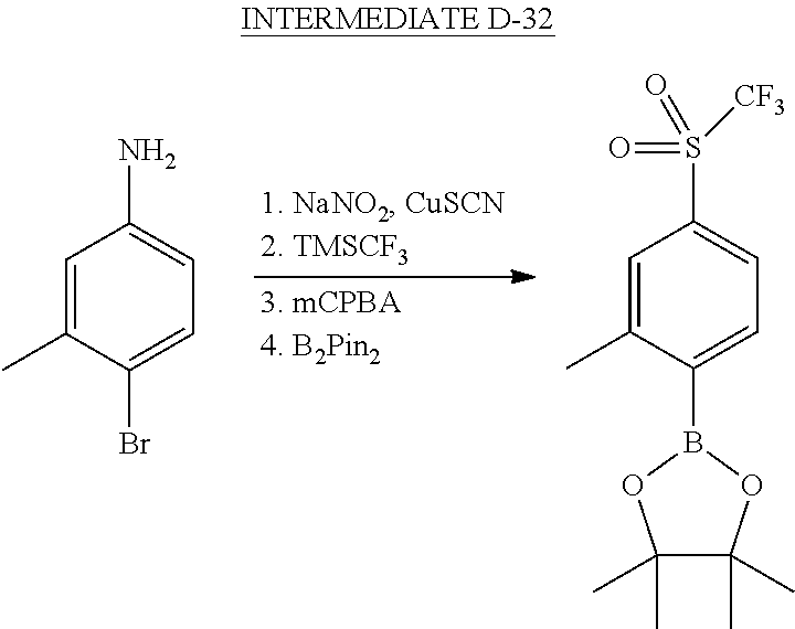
C1=C(C)C(Br)=CC=C1N.C1=C(C)C(B2OC(C)(C)C(C)(C)O2)=CC=C1S(=O)([CF3])=O
